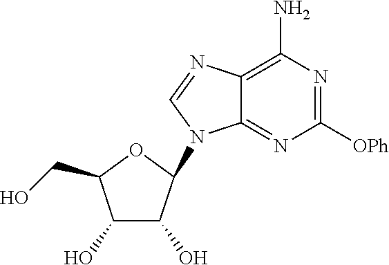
C1(O)C(O)C(CO)OC1N1C2=NC([OPh])=NC(N)=C2N=C1
